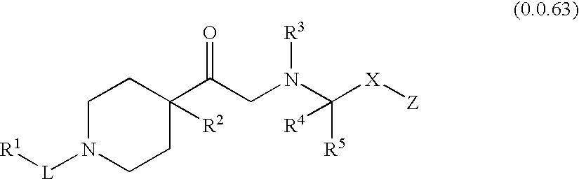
C1N([L][R1])CCC(C(CN(C([X][Z])([R5])[R4])[R3])=O)([R2])C1
